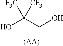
OC(CO)([F3C])[CF3].[(AA)]
